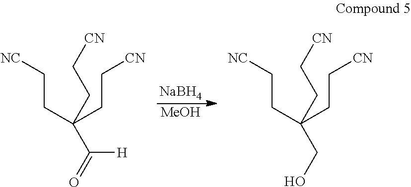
[NaBH4].[MeOH].C(CC[NC])(CC[CN])(CC[CN])C(=O)[H].C(CC[NC])(CC[CN])(CC[CN])CO
